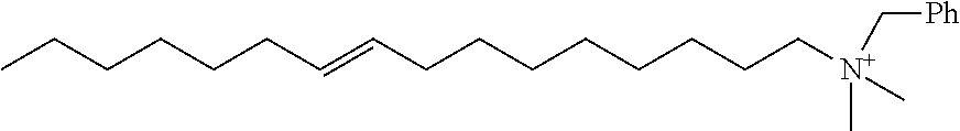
CCCCCCC=CCCCCCCCC[N+](C)(C)C[Ph]
